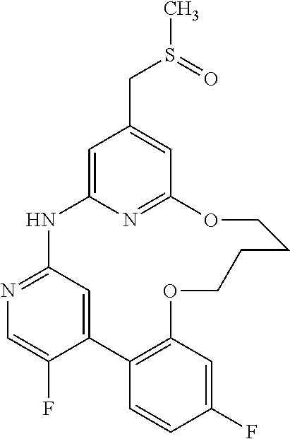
C1=C2N=C(C=C1CS(C)=O)OCCCCOC1=C(C3=CC(=NC=C3F)N2)C=CC(F)=C1
